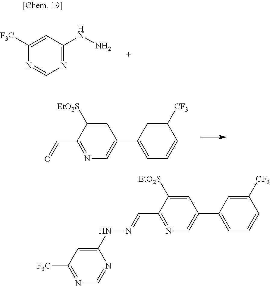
N1=C(NN)C=C([F3C])N=C1.C1=C([EtO2S])C(C=O)=NC=C1C1=CC=CC([CF3])=C1.C1=C([EtO2S])C(C=NNC2=CC([F3C])=NC=N2)=NC=C1C1=CC=CC([CF3])=C1
